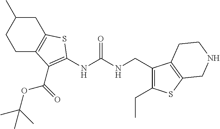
N(C(NCC1=C(CC)SC2=C1CCNC2)=O)C1=C(C(OC(C)(C)C)=O)C2=C(CC(C)CC2)S1
